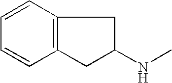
C12=C(C=CC=C1)CC(NC)C2
